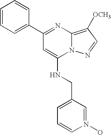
C1(C2=NC3=C([OCH3])C=NN3C(NCC3=CC=CN(O)=C3)=C2)=CC=CC=C1
